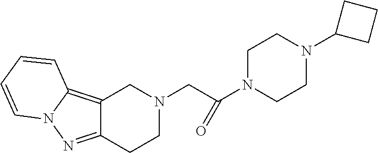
C12=C3N(N=C1CCN(CC(N1CCN(C4CCC4)CC1)=O)C2)C=CC=C3
